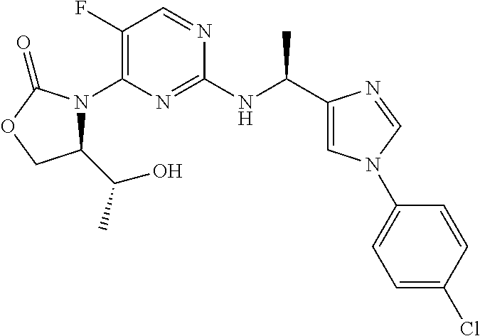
C1(F)=C(N2C(C(C)O)COC2=O)N=C(NC(C2=CN(C3=CC=C(Cl)C=C3)C=N2)C)N=C1
